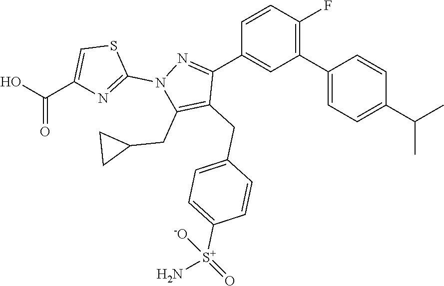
C1(C2=CC=C(C(C)C)C=C2)=C(F)C=CC(C2=NN(C3=NC(C(O)=O)=CS3)C(CC3CC3)=C2CC2=CC=C([S+](N)(=O)[-O])C=C2)=C1
